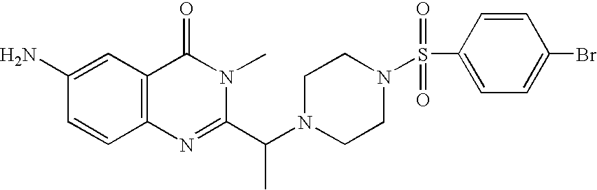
C1(N)=CC2=C(C=C1)N=C(C(N1CCN(S(C3=CC=C(Br)C=C3)(=O)=O)CC1)C)N(C)C2=O
